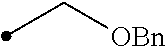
C([OBn])C
